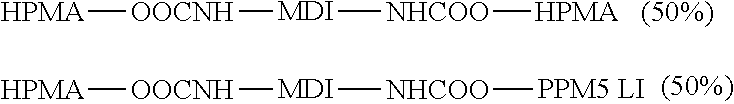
[HPMA][OOCNH][MDI][NHCOO][HPMA].[(50%)].[HPMA][OOCNH][MDI][NHCOO][PPM5 LI]
